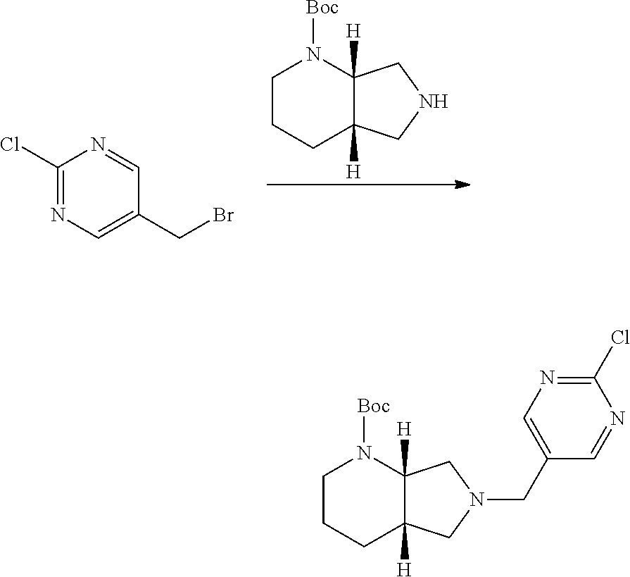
C1CCC2([H])C([H])(N1[Boc])CNC2.C1(Cl)=NC=C(CBr)C=N1.C1CCC2([H])C([H])(N1[Boc])CN(CC1=CN=C(Cl)N=C1)C2
